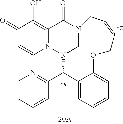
N12CN(C(C3=NC=CC=C3)C3=CC=CC=C3OCC=CC1)N1C=CC(=O)C(O)=C1C2=O
